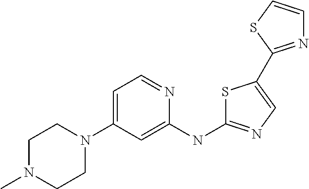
C1N(C)CCN(C2=CC=NC(NC3=NC=C(C4=NC=CS4)S3)=C2)C1
